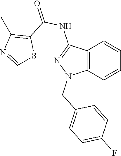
C12=C(C=CC=C1)N(CC1=CC=C(F)C=C1)N=C2NC(=O)C1=C(C)N=CS1
